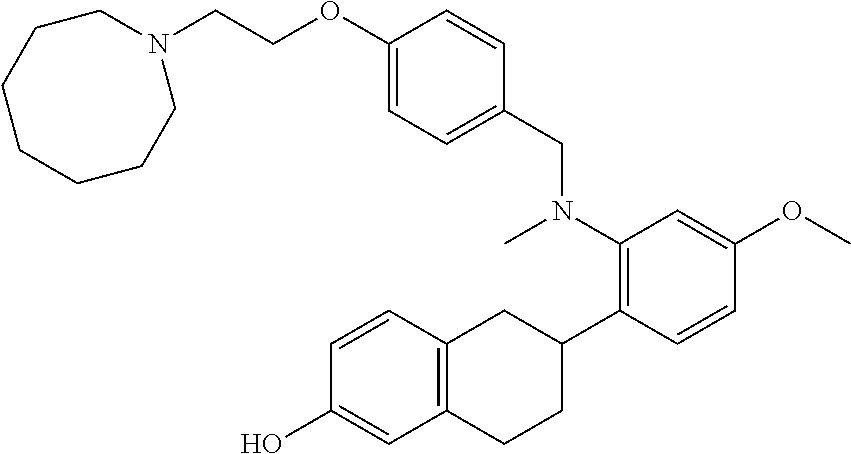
N1(CCOC2=CC=C(CN(C)C3=C(C4CC5=C(CC4)C=C(O)C=C5)C=CC(OC)=C3)C=C2)CCCCCCC1
